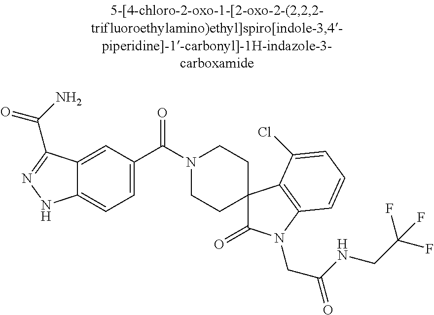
N1(C(C2=CC=C3C(=C2)C(C(N)=O)=NN3)=O)CCC2(CC1)C(=O)N(CC(=O)NCC(F)(F)F)C1=C2C(Cl)=CC=C1
